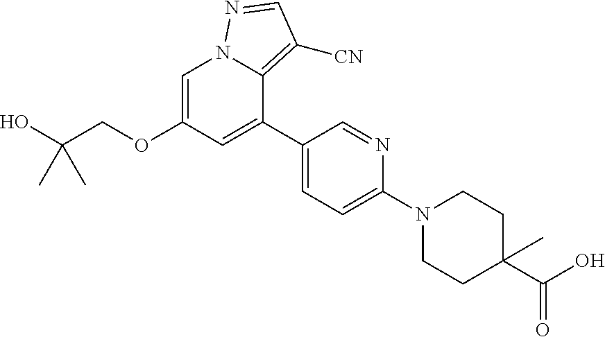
C1=C(OCC(O)(C)C)C=C(C2=CC=C(N3CCC(C(O)=O)(C)CC3)N=C2)C2=C([CN])C=NN12
